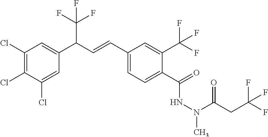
C1(Cl)=C(Cl)C(Cl)=CC(C(C=CC2=CC=C(C(=O)NN(C(CC(F)(F)F)=O)C)C(C(F)(F)F)=C2)C(F)(F)F)=C1
